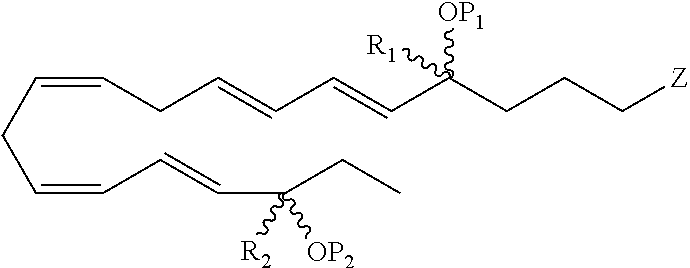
C(CC=CCC=CC=CC(CCC[Z])([OP1])[R1])=CC=CC(CC)([OP2])[R2]
